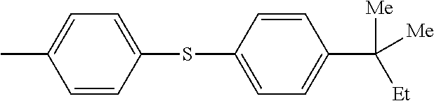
CC1=CC=C(SC2=CC=C(C([Et])([Me])[Me])C=C2)C=C1
